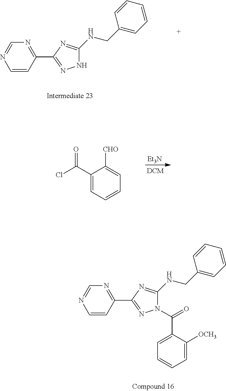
N1C(NCC2=CC=CC=C2)=NC(C2=NC=NC=C2)=N1.C1(C(Cl)=O)=CC=CC=C1[CHO].[Et3N].N1(C(=O)C2=CC=CC=C2[OCH3])C(NCC2=CC=CC=C2)=NC(C2=NC=NC=C2)=N1
